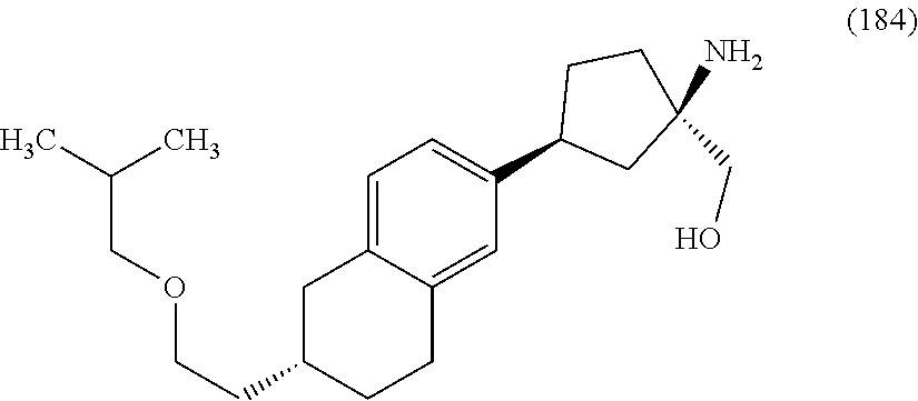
C1C(CCOCC(C)C)CCC2=CC(C3CC(N)(CO)CC3)=CC=C12
